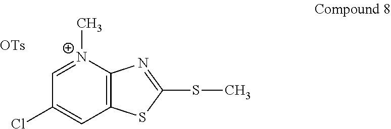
[N+]1(C)=CC(Cl)=CC2=C1N=C(SC)S2
